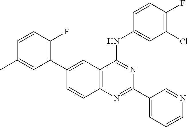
C12=C(N=C(C3=CC=CN=C3)N=C1NC1=CC(Cl)=C(F)C=C1)C=CC(C1=C(F)C=CC(C)=C1)=C2
